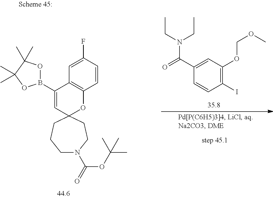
C1N(C(=O)OC(C)(C)C)CCC2(CC1)OC1=C(C=C(F)C=C1)C(B1OC(C)(C)C(C)(C)O1)=C2.C1(C(=O)N(CC)CC)=CC(OCOC)=C(I)C=C1
